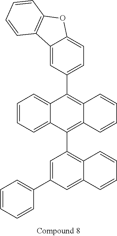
C12=CC=C(C3=C4C(=C(C5=C6C(=CC(C7=CC=CC=C7)=C5)C=CC=C6)C5=CC=CC=C35)C=CC=C4)C=C1C1=C(O2)C=CC=C1
